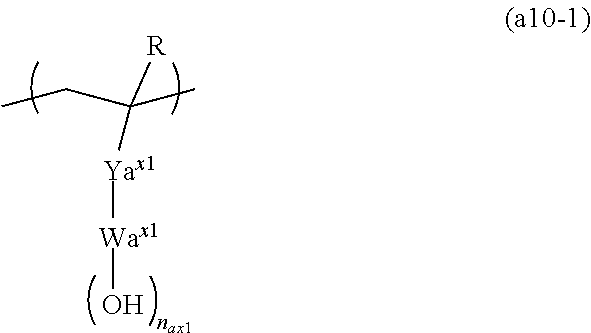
[R]C(C)(CC)[Yax1][Wax1]O
